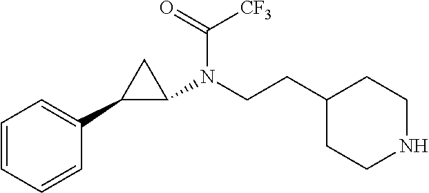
C1=CC=CC(C2C(N(CCC3CCNCC3)C(=O)[CF3])C2)=C1
